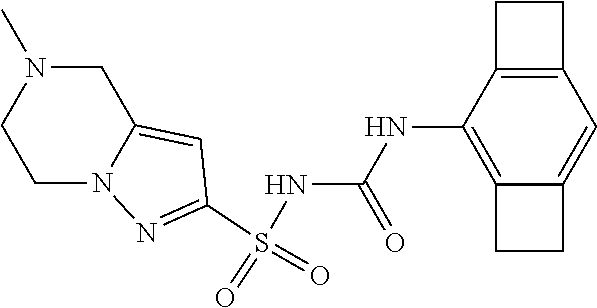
S(NC(NC1=C2C(=CC3=C1CC3)CC2)=O)(=O)(=O)C1=NN2C(=C1)CN(C)CC2
